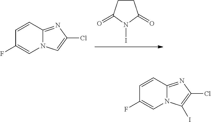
C1=CC2=NC(Cl)=CN2C=C1F.C1CC(=O)N(I)C1=O.C1=CC2=NC(Cl)=C(I)N2C=C1F
